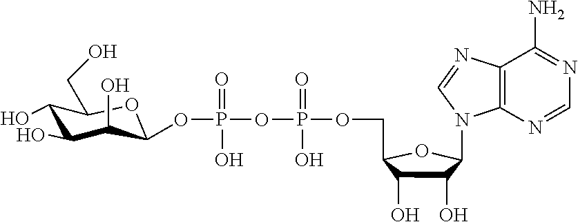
C1(O)C(O)C(O)C(OP(OP(OCC2C(O)C(O)C(N3C4=C(N=C3)C(N)=NC=N4)O2)(O)=O)(O)=O)OC1CO
